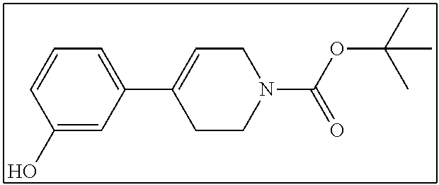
C1(O)=CC(C2=CCN(C(OC(C)(C)C)=O)CC2)=CC=C1
